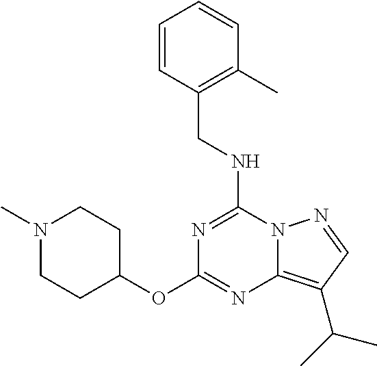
C(NC1=NC(OC2CCN(C)CC2)=NC2=C(C(C)C)C=NN12)C1=C(C)C=CC=C1
